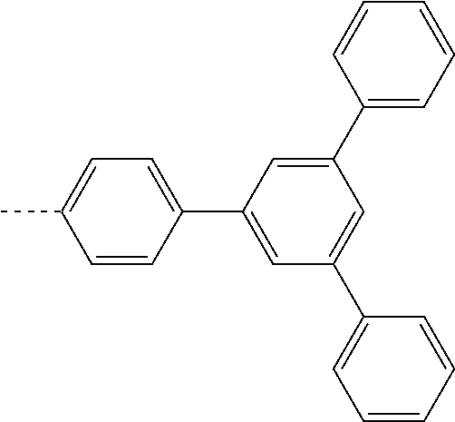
C1=CC(C2=CC(C3=CC=CC=C3)=CC(C3=CC=CC=C3)=C2)=CC=C1C
